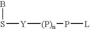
BS[Y][(P)n]P[L]
